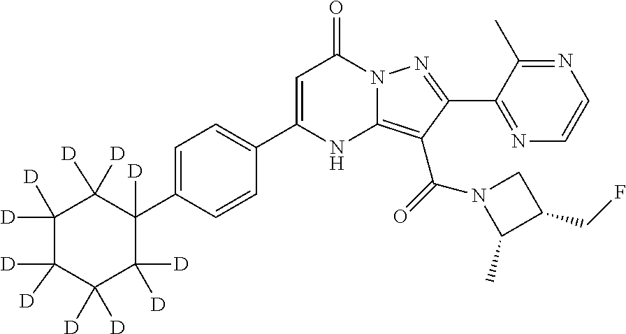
C1=C(C2=CC=C(C3([D])C([D])([D])C([D])([D])C([D])([D])C([D])([D])C3([D])[D])C=C2)NC2=C(C(N3C(C)C(CF)C3)=O)C(C3=NC=CN=C3C)=NN2C1=O
